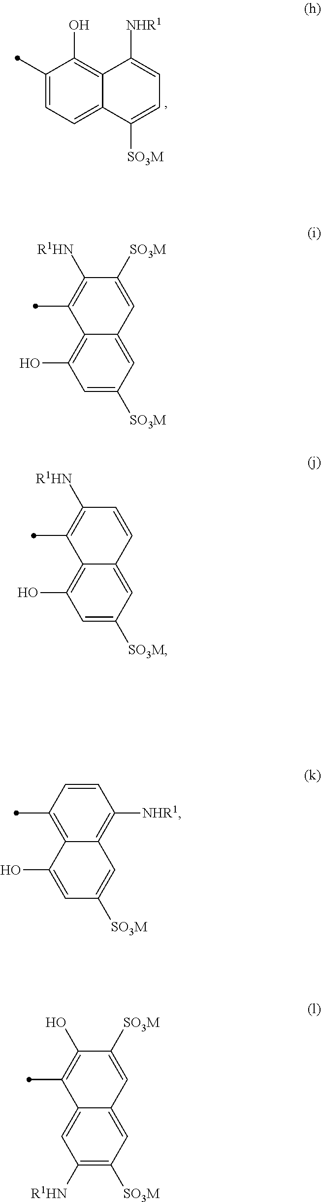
C1(C)=CC=C2C(=C1O)C([NHR1])=CC=C2[SO3M].C12=C(O)C=C([SO3M])C=C1C=C([SO3M])C([R1HN])=C2C.C12=C(O)C=C([SO3M])C=C1C=CC([R1HN])=C2C.C12=C(C)C=CC([NHR1])=C1C=C([SO3M])C=C2O.C12=CC([R1HN])=C([SO3M])C=C1C=C([SO3M])C(O)=C2C
